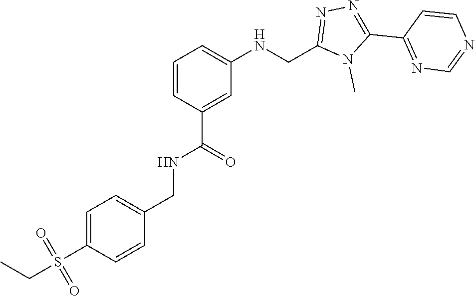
N1=C(C2=NN=C(CNC3=CC=CC(C(NCC4=CC=C(S(CC)(=O)=O)C=C4)=O)=C3)N2C)C=CN=C1
